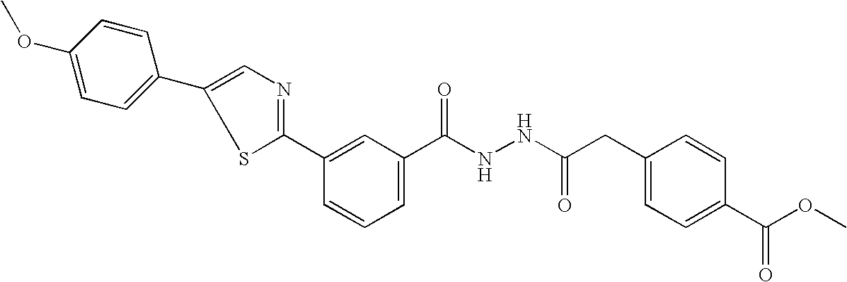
C1(C2=CC=C(OC)C=C2)=CN=C(C2=CC(C(NNC(CC3=CC=C(C(OC)=O)C=C3)=O)=O)=CC=C2)S1
